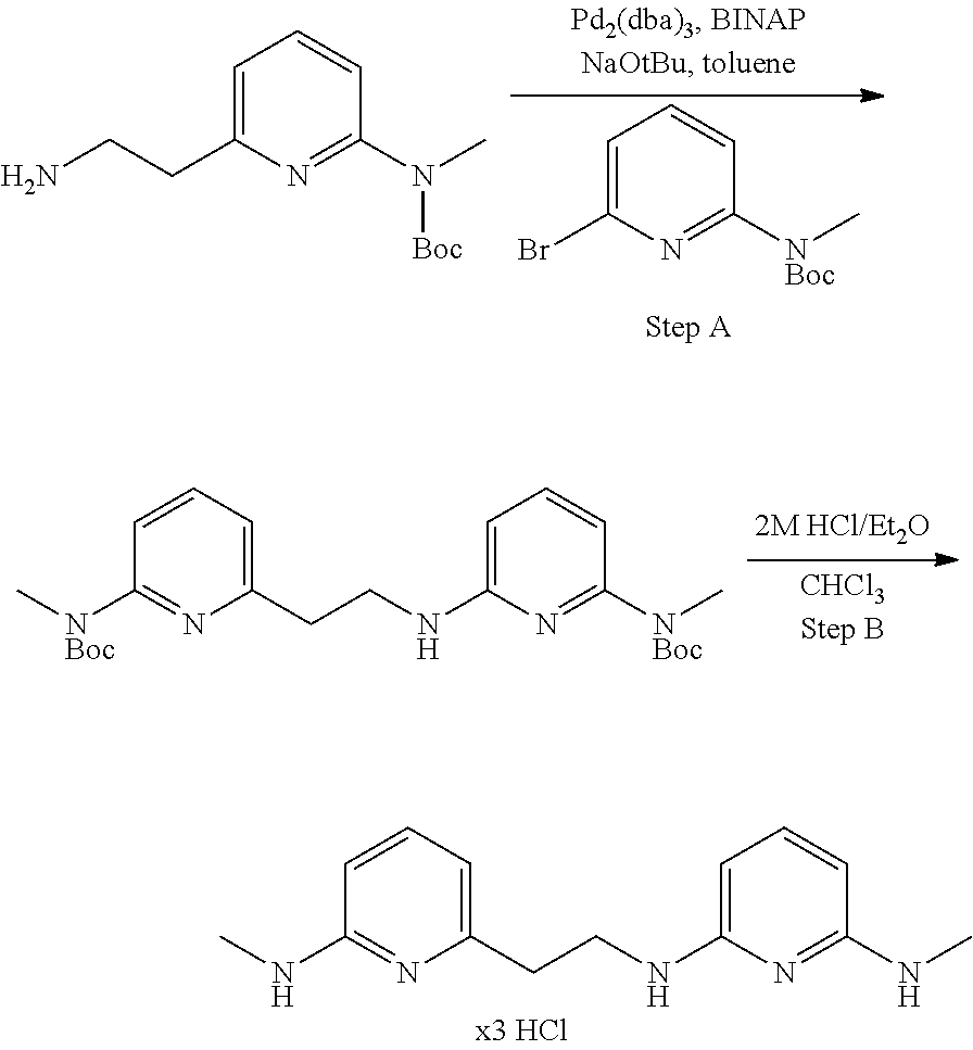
C1=CC=C(CCNC2=CC=CC(NC)=N2)N=C1NC.C1=C(Br)N=C([NBoc]C)C=C1.C1=C(CCN)N=C(N(C)[Boc])C=C1.C1=CC=C(CCNC2=CC=CC([NBoc]C)=N2)N=C1[NBoc]C
